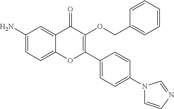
C1(N)=CC=C2C(=C1)C(=O)C(OCC1=CC=CC=C1)=C(C1=CC=C(N3C=CN=C3)C=C1)O2
